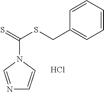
N1=CN(C(=S)SCC2=CC=CC=C2)C=C1.Cl
